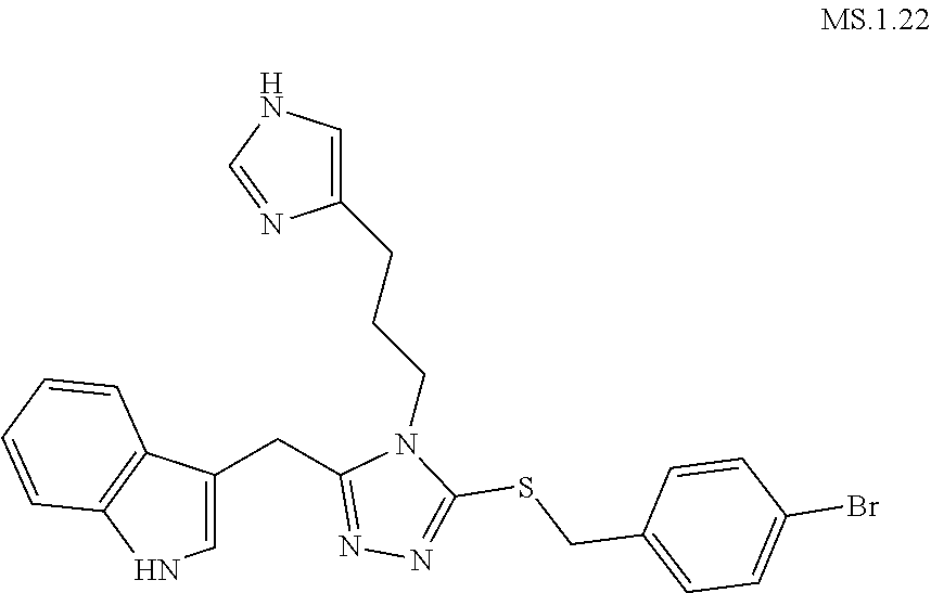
C1(CC2=NN=C(SCC3=CC=C(Br)C=C3)N2CCCC2=CNC=N2)=CNC2=C1C=CC=C2
